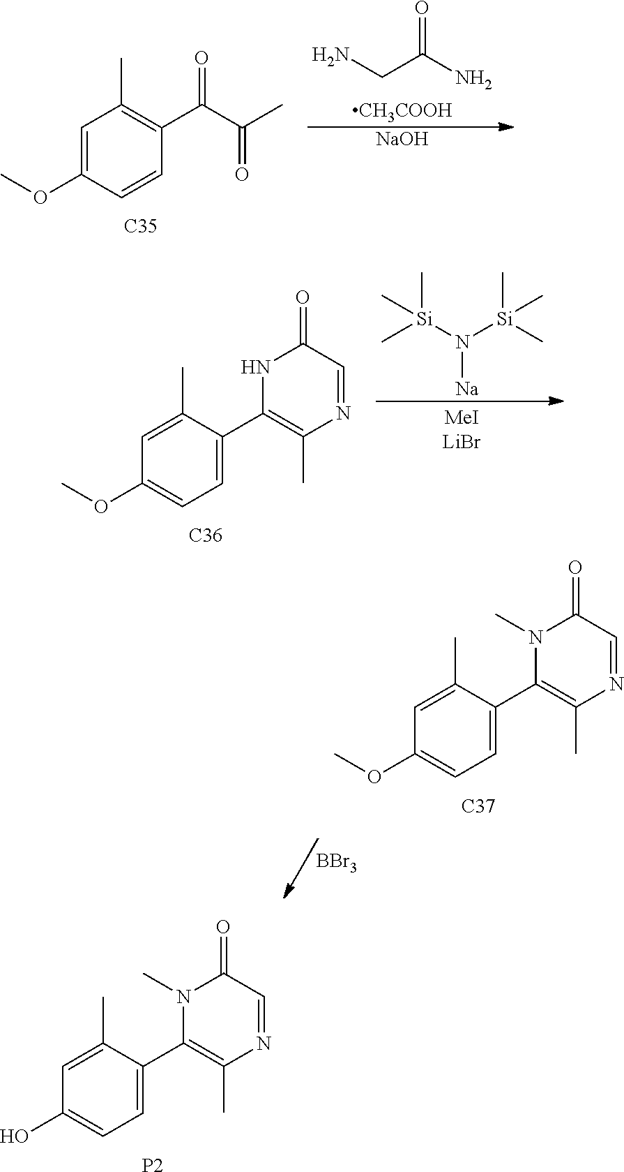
N1(C)C(C2=CC=C(O)C=C2C)=C(C)N=CC1=O.[P2].C(C(=O)N)N.[CH3COOH].[NaOH].O=C(C(=O)C)C1=C(C)C=C(OC)C=C1.[C35].C[Si](C)(N([Na])[Si](C)(C)C)C.[C36].N1C(C2=CC=C(OC)C=C2C)=C(C)N=CC1=O.[BBr3].[C37].N1(C)C(C2=CC=C(OC)C=C2C)=C(C)N=CC1=O
